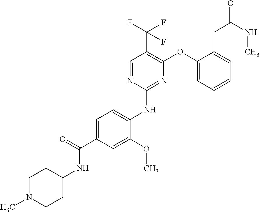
C1=C(C(=O)NC2CCN(C)CC2)C=C(OC)C(NC2=NC(OC3=CC=CC=C3CC(=O)NC)=C(C(F)(F)F)C=N2)=C1
